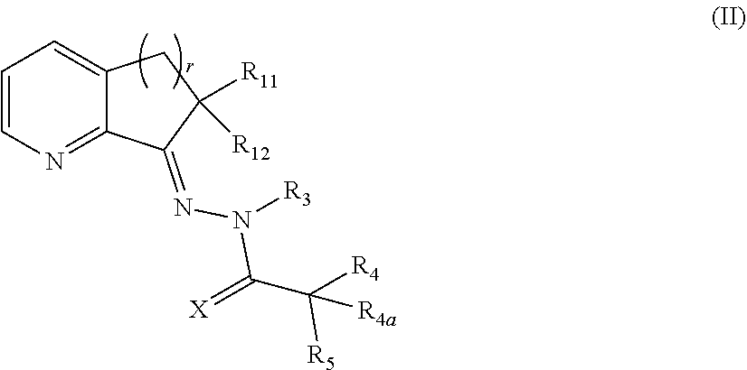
C1=CN=C2C(=C1)CC([R12])([R11])C2=NN([R3])C(=[X])C([R4])([R5])[R4a]
